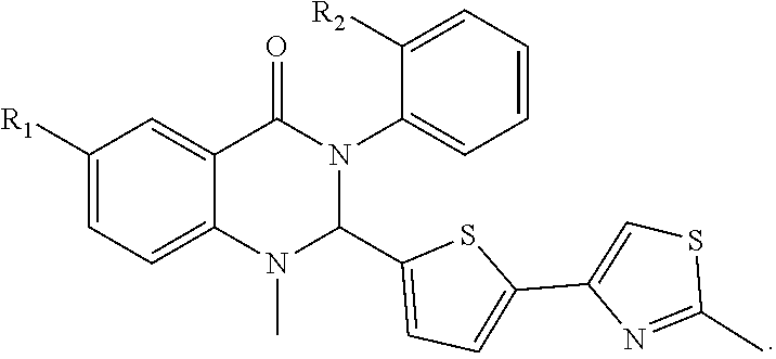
C1([R1])=CC=C2C(=C1)C(=O)N(C1=CC=CC=C1[R2])C(C1=CC=C(C3=CSC(C)=N3)S1)N2C
